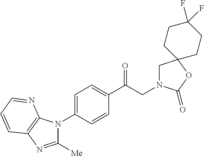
C1(C(CN2CC3(OC2=O)CCC(F)(F)CC3)=O)=CC=C(N2C([Me])=NC3=C2N=CC=C3)C=C1
